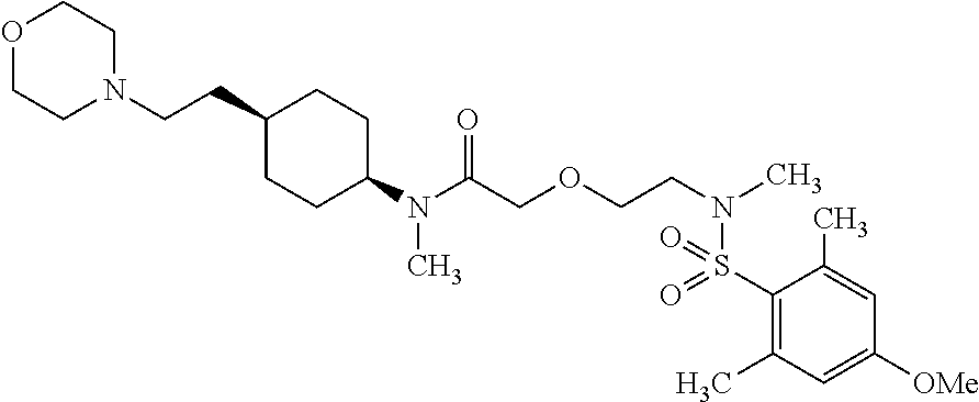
N(C(COCCN(C)S(=O)(=O)C1=C(C)C=C([OMe])C=C1C)=O)(C)C1CCC(CCN2CCOCC2)CC1
